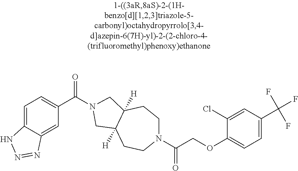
C1=C2C(=CC(C(=O)N3CC4([H])CCN(C(COC5=CC=C(C(F)(F)F)C=C5Cl)=O)CCC4([H])C3)=C1)N=NN2
